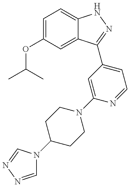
CC(C)OC1=CC=C2C(=C1)C(C1=CC=NC(N3CCC(N4C=NN=C4)CC3)=C1)=NN2
